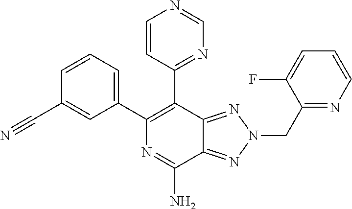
C12=NN(CC3=NC=CC=C3F)N=C1C(N)=NC(C1=CC=CC(C#N)=C1)=C2C1=NC=NC=C1
